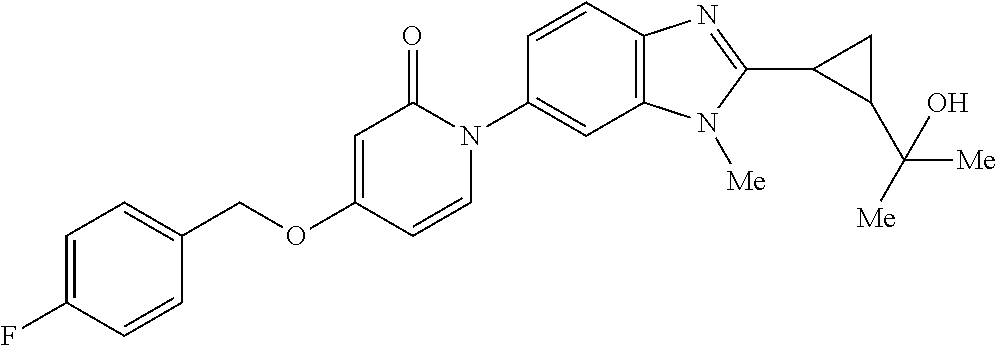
C(OC1=CC(=O)N(C2=CC3=C(C=C2)N=C(C2C(C([Me])([Me])O)C2)N3[Me])C=C1)C1=CC=C(F)C=C1
